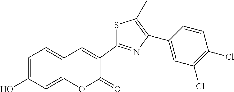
C1=C(O)C=C2C(=C1)C=C(C1=NC(C3=CC(Cl)=C(Cl)C=C3)=C(C)S1)C(=O)O2
